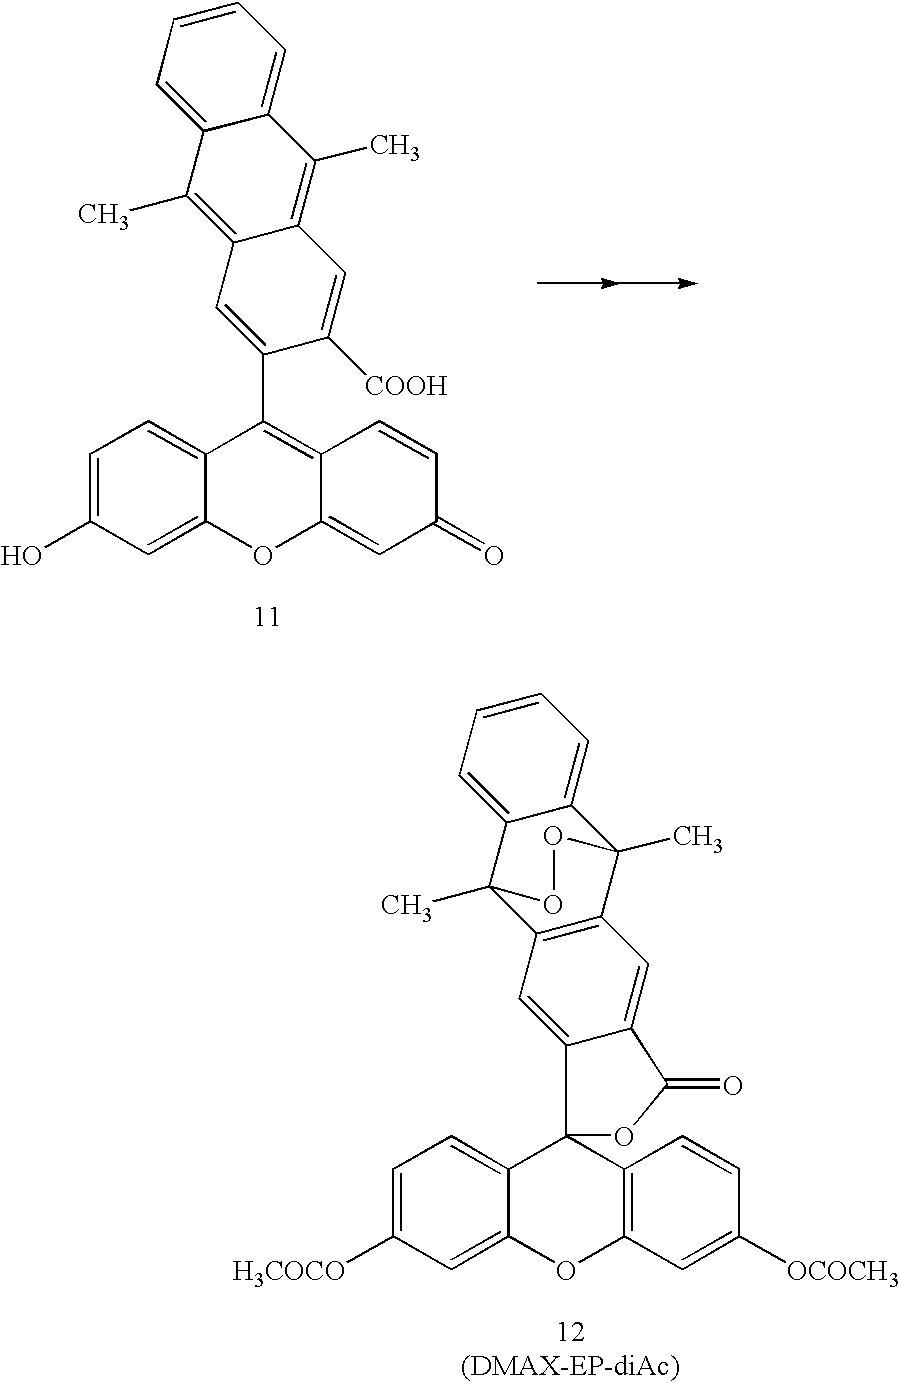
C1=C([H3COCO])C=C2C(=C1)C1(C3=C(O2)C=C([OCOCH3])C=C3)C2=CC3=C(C4(C)C5=CC=CC=C5C3(C)OO4)C=C2C(=O)O1.C1=C(O)C=C2C(=C1)C(C1=CC3=C(C)C4=CC=CC=C4C(C)=C3C=C1[COOH])=C1C(=CC(=O)C=C1)O2
